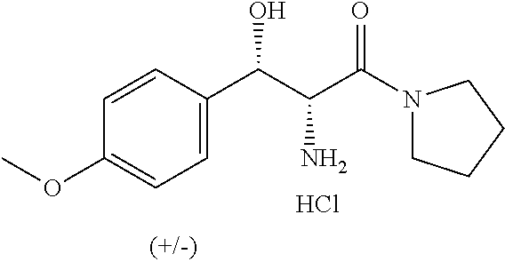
C1=C(C(C(C(N2CCCC2)=O)N)O)C=CC(OC)=C1.Cl
